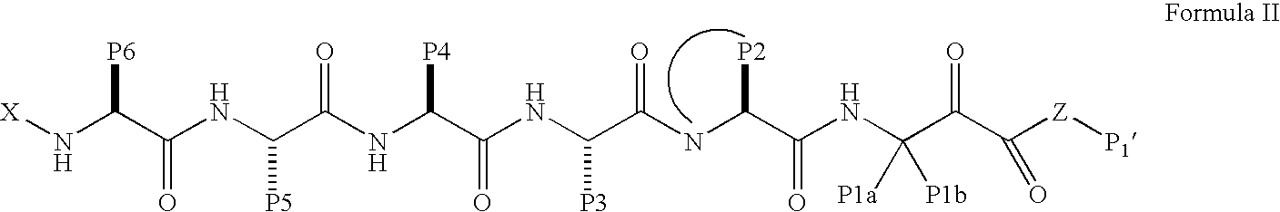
[X]NC(C(NC(C(NC(C(NC(C(NC(C(NC(C(C([Z][P1])=O)=O)([P1a])[P1b])=O)[P2])=O)[P3])=O)[P4])=O)[P5])=O)[P6]
